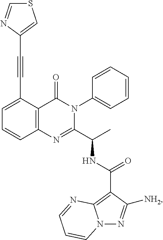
C1(C#CC2=CSC=N2)=CC=CC2=C1C(=O)N(C1=CC=CC=C1)C(C(C)NC(C1=C3N(N=C1[NH2])C=CC=N3)=O)=N2
